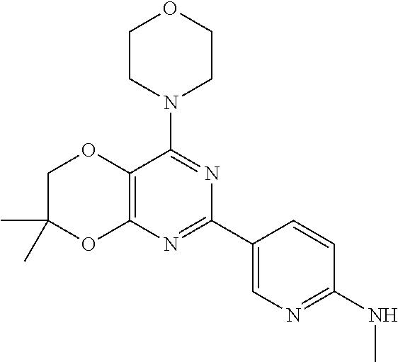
C12=C(N=C(C3=CN=C(NC)C=C3)N=C1N1CCOCC1)OC(C)(C)CO2
